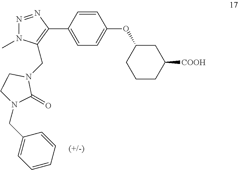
N1=NC(C2=CC=C(OC3CCCC([COOH])C3)C=C2)=C(CN2CCN(CC3=CC=CC=C3)C2=O)N1C
